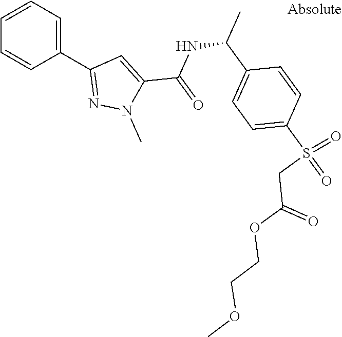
C1(C2=NN(C)C(C(=O)NC(C)C3=CC=C(S(=O)(=O)CC(OCCOC)=O)C=C3)=C2)=CC=CC=C1
